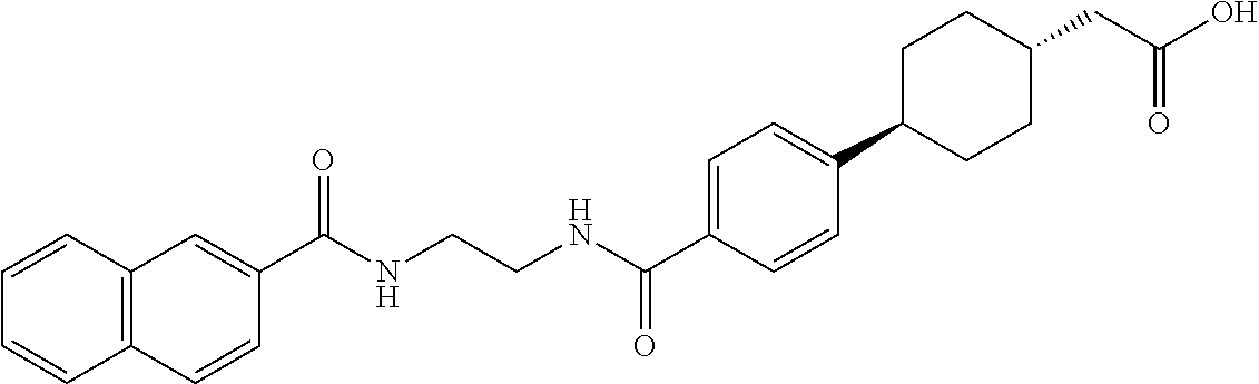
C(NCCNC(C1=CC=C(C2CCC(CC(O)=O)CC2)C=C1)=O)(=O)C1=CC2=C(C=C1)C=CC=C2
